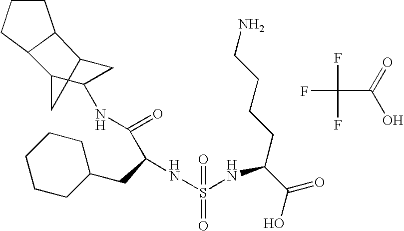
C1CCC2C1C1CC(NC(=O)C(CC3CCCCC3)NS(=O)(=O)NC(C(=O)O)CCCCN)C2C1.FC(F)(F)C(=O)O
